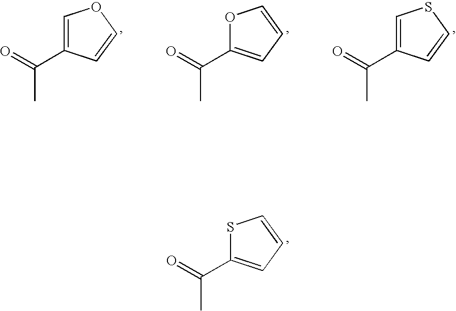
C1=C(C(C)=O)C=CO1.O1C(C(C)=O)=CC=C1.C1=C(C(C)=O)C=CS1.S1C(C(C)=O)=CC=C1
